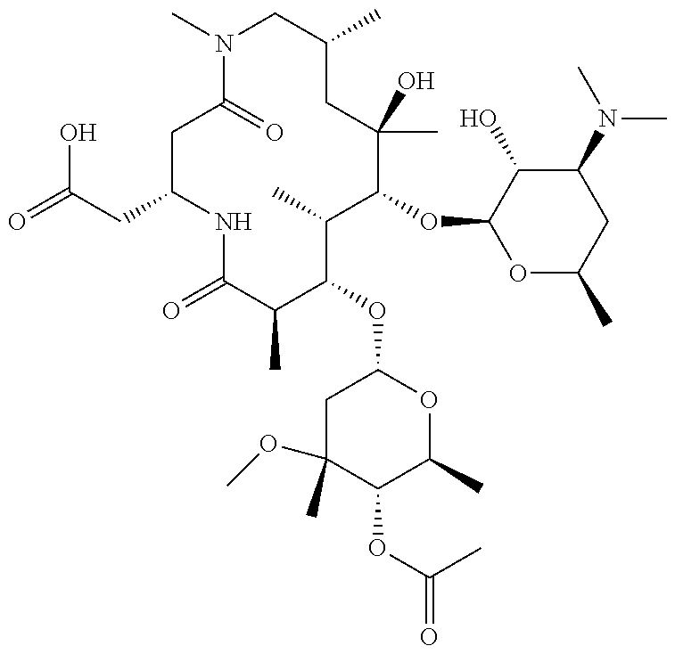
C1(CC(=O)O)NC(=O)C(C)C(OC2CC(OC)(C)C(OC(C)=O)C(C)O2)C(C)C(OC2OC(C)CC(N(C)C)C2O)C(C)(O)CC(C)CN(C)C(=O)C1
